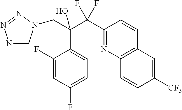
N1=CN(CC(C2=CC=C(F)C=C2F)(C(F)(F)C2=NC3=C(C=C2)C=C([CF3])C=C3)O)N=N1
